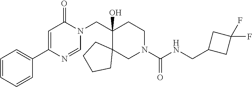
C1(C2=CC(=O)N(CC3(O)C4(CN(C(NCC5CC(F)(F)C5)=O)CC3)CCCC4)C=N2)=CC=CC=C1
